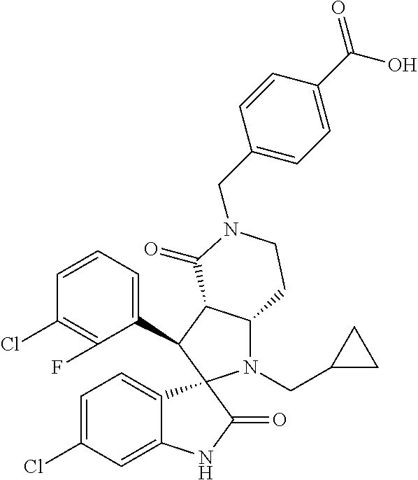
C1(C2C3C(N(CC4CC4)C24C2=CC=C(Cl)C=C2NC4=O)CCN(CC2=CC=C(C(=O)O)C=C2)C3=O)=CC=CC(Cl)=C1F
